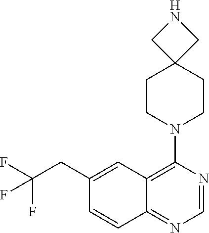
C12=C(N3CCC4(CC3)CNC4)N=CN=C1C=CC(CC(F)(F)F)=C2
